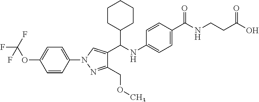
C1=CC(N2C=C(C(NC3=CC=C(C(=O)NCCC(O)=O)C=C3)C3CCCCC3)C(COC)=N2)=CC=C1OC(F)(F)F
